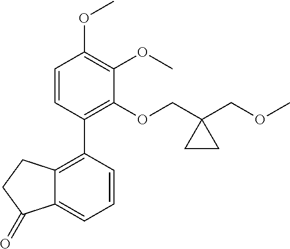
C12=C(C3=C(OCC4(COC)CC4)C(OC)=C(OC)C=C3)C=CC=C1C(=O)CC2
